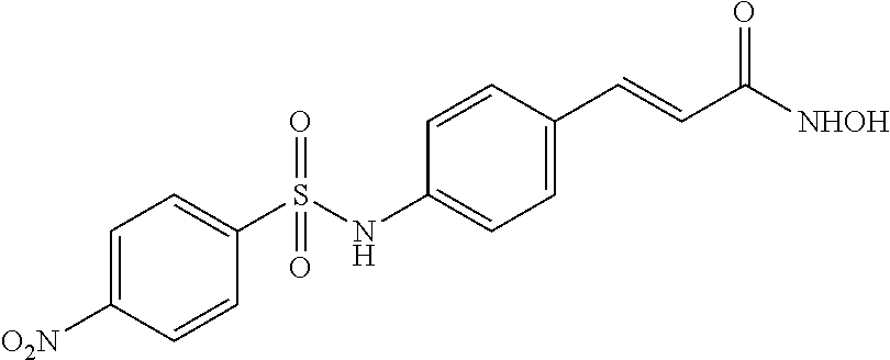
[O2N]C1=CC=C(S(NC2=CC=C(C=CC([NHOH])=O)C=C2)(=O)=O)C=C1
